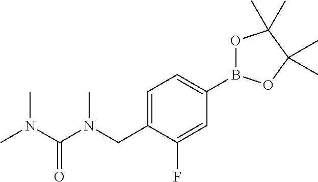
O1B(C2=CC=C(CN(C)C(N(C)C)=O)C(F)=C2)OC(C)(C)C1(C)C
